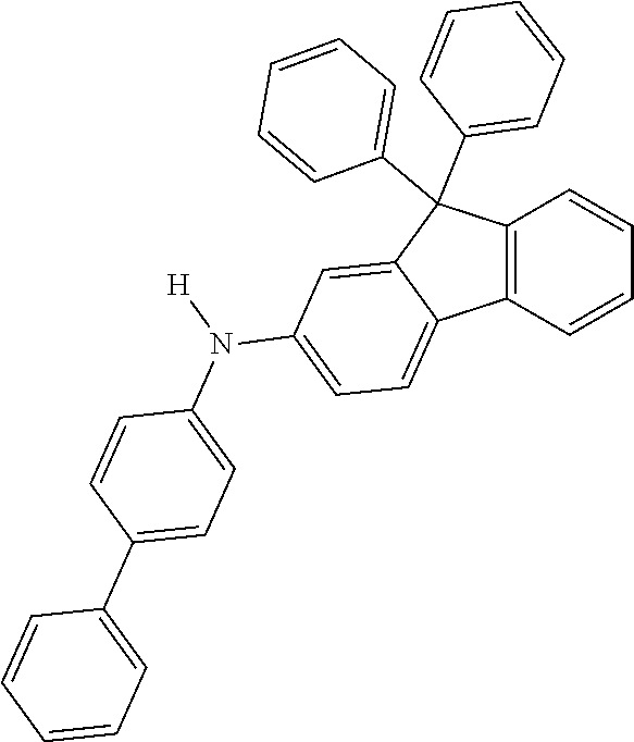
C12=C(C=CC=C1)C1=CC=C(N([H])C3=CC=C(C4=CC=CC=C4)C=C3)C=C1C2(C1=CC=CC=C1)C1=CC=CC=C1
